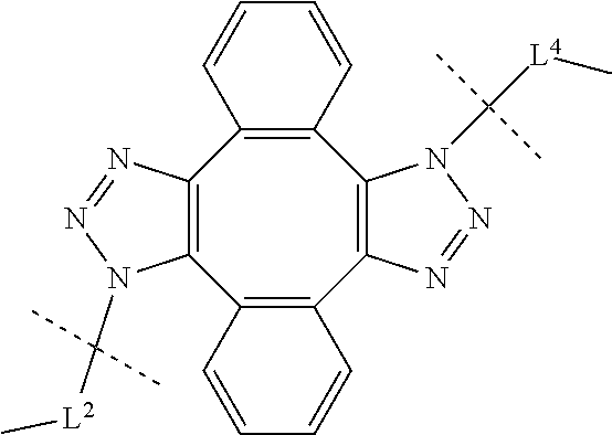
C12=C(C3=C(C4=C(C5=C1N(C([L2]C)(C)C)N=N5)C=CC=C4)N(C([L4]C)(C)C)N=N3)C=CC=C2
